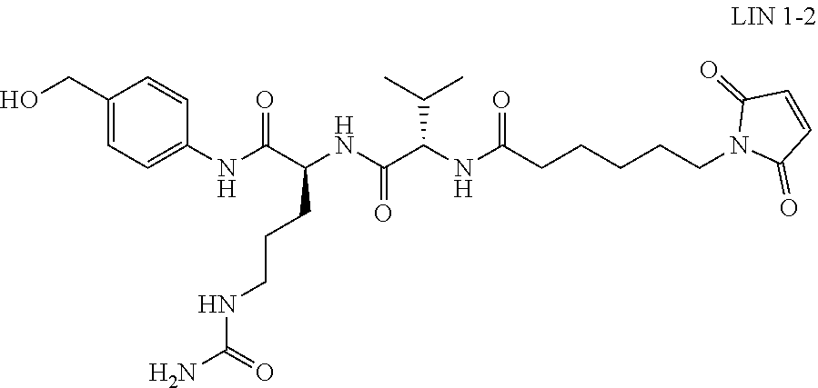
OCC1=CC=C(NC(C(CCCNC(N)=O)NC(C(NC(CCCCCN2C(=O)C=CC2=O)=O)C(C)C)=O)=O)C=C1
